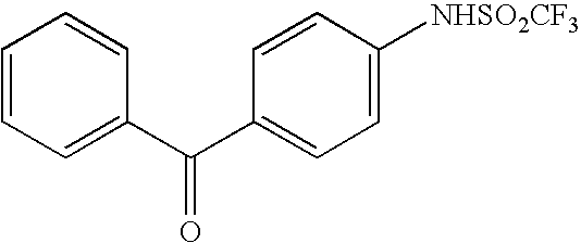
C1=CC=C(C(C2=CC=C([NHSO2CF3])C=C2)=O)C=C1
